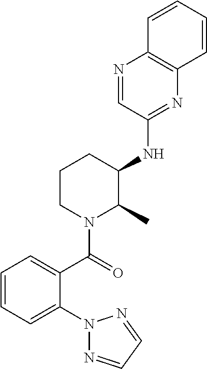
C1(NC2C(C)N(C(=O)C3=CC=CC=C3N3N=CC=N3)CCC2)=NC2=C(N=C1)C=CC=C2
